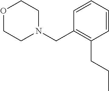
O1CCN(CC2=C(CCC)C=CC=C2)CC1
